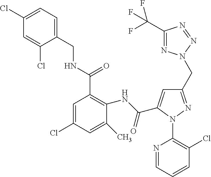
C1(Cl)=CC=C(CNC(C2=C(NC(=O)C3=CC(CN4N=C(C(F)(F)F)N=N4)=NN3C3=C(Cl)C=CC=N3)C(C)=CC(Cl)=C2)=O)C(Cl)=C1
